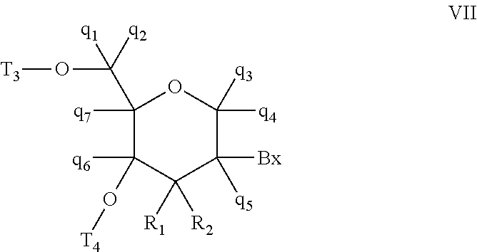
C1([q7])(C([q1])([q2])O[T3])C(O[T4])([q6])C([R2])([R1])C([Bx])([q5])C([q3])([q4])O1
